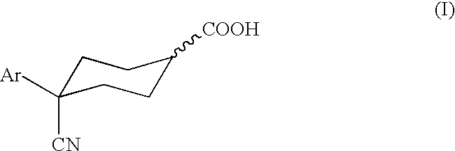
C1C([CN])([Ar])CCC([COOH])C1
